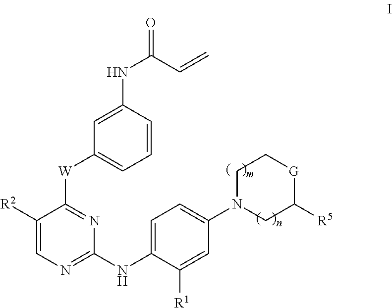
C1([R2])=CN=C(NC2=CC=C(N3CC([R5])[G]CC3)C=C2[R1])N=C1[W]C1=CC=CC(NC(C=C)=O)=C1
